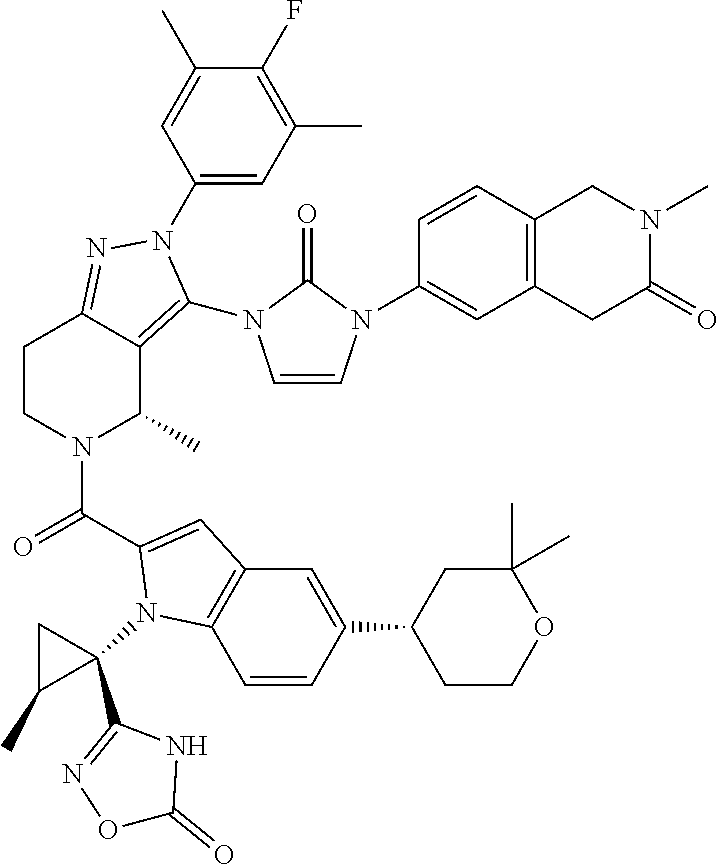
C1(F)=C(C)C=C(N2C(N3C=CN(C4=CC5=C(C=C4)CN(C)C(=O)C5)C3=O)=C3C(C)N(C(=O)C4=CC5=C(C=CC(C6CCOC(C)(C)C6)=C5)N4C4(C5=NOC(=O)N5)CC4C)CCC3=N2)C=C1C
